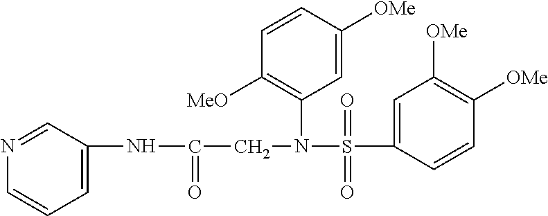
C1=C(NC(CN(S(C2=CC([OMe])=C([OMe])C=C2)(=O)=O)C2=C([MeO])C=CC([OMe])=C2)=O)C=NC=C1
